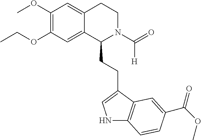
COC1=C(OCC)C=C2C(=C1)CCN(C(=O)[H])C2CCC1=CNC2=C1C=C(C(OC)=O)C=C2
